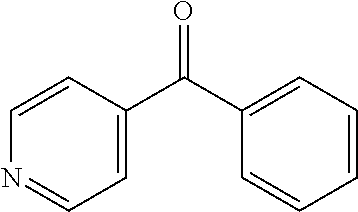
C1=C(C(C2=CC=CC=C2)=O)C=CN=C1
